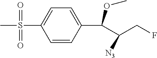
C1=CC(C(C(CF)[N3])OC)=CC=C1S(C)(=O)=O
